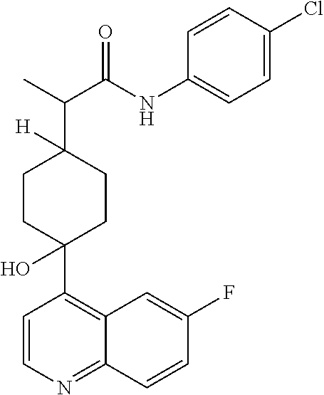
C1CC(O)(C2=C3C(=NC=C2)C=CC(F)=C3)CCC1(C(C)C(NC1=CC=C(Cl)C=C1)=O)[H]
